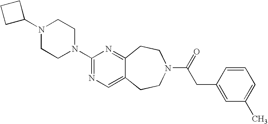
C1(N2CCN(C3=NC=C4C(=N3)CCN(C(=O)CC3=CC(C)=CC=C3)CC4)CC2)CCC1
